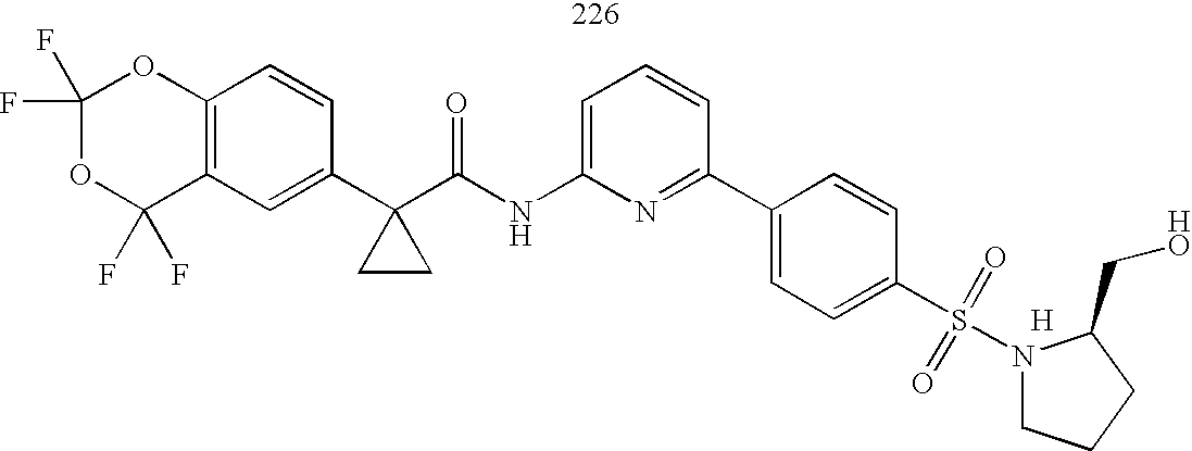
C1(F)(F)OC(F)(F)C2=C(O1)C=CC(C1(C(NC3=CC=CC(C4=CC=C(S(N5CCCC5CO)(=O)=O)C=C4)=N3)=O)CC1)=C2.[H]
